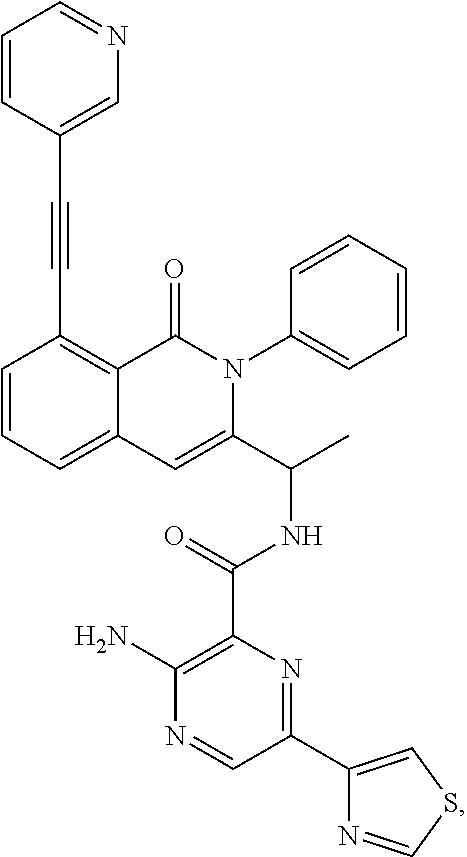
C12=CC=CC(C#CC3=CN=CC=C3)=C1C(=O)N(C1=CC=CC=C1)C(C(C)NC(C1=C(N)N=CC(C3=CSC=N3)=N1)=O)=C2
